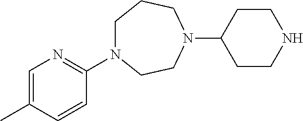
C1N(C2=NC=C(C)C=C2)CCN(C2CCNCC2)CC1
